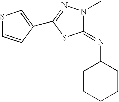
S1C=CC(C2=NN(C)C(=NC3CCCCC3)S2)=C1
